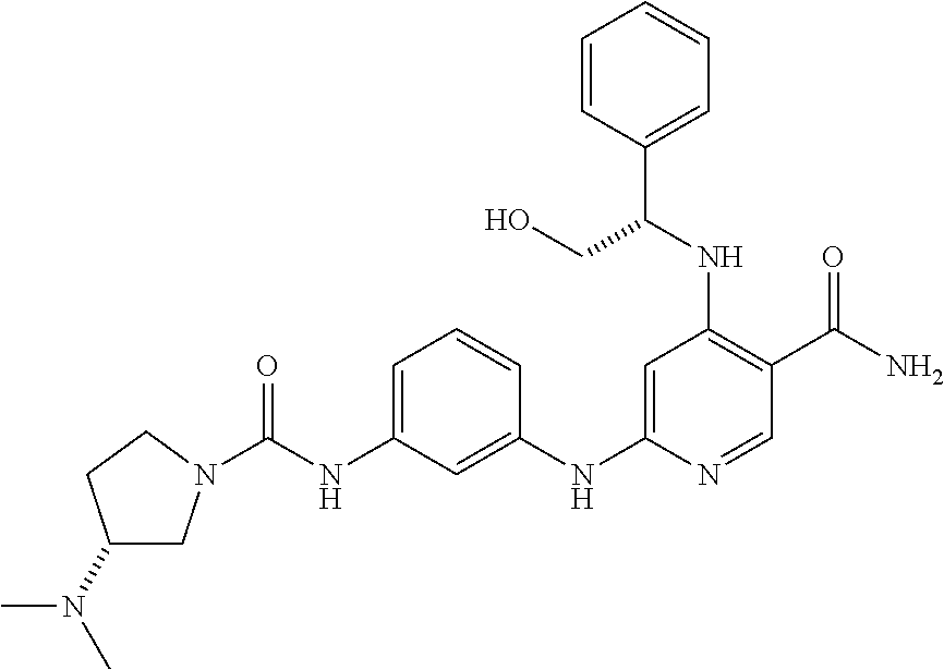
C1=C(NC(=O)N2CC(N(C)C)CC2)C=C(NC2=CC(NC(C3=CC=CC=C3)CO)=C(C(N)=O)C=N2)C=C1
